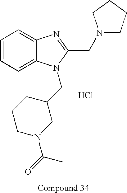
C1=CC=C2C(=C1)N=C(CN1CCCC1)N2CC1CCCN(C(=O)C)C1.Cl
